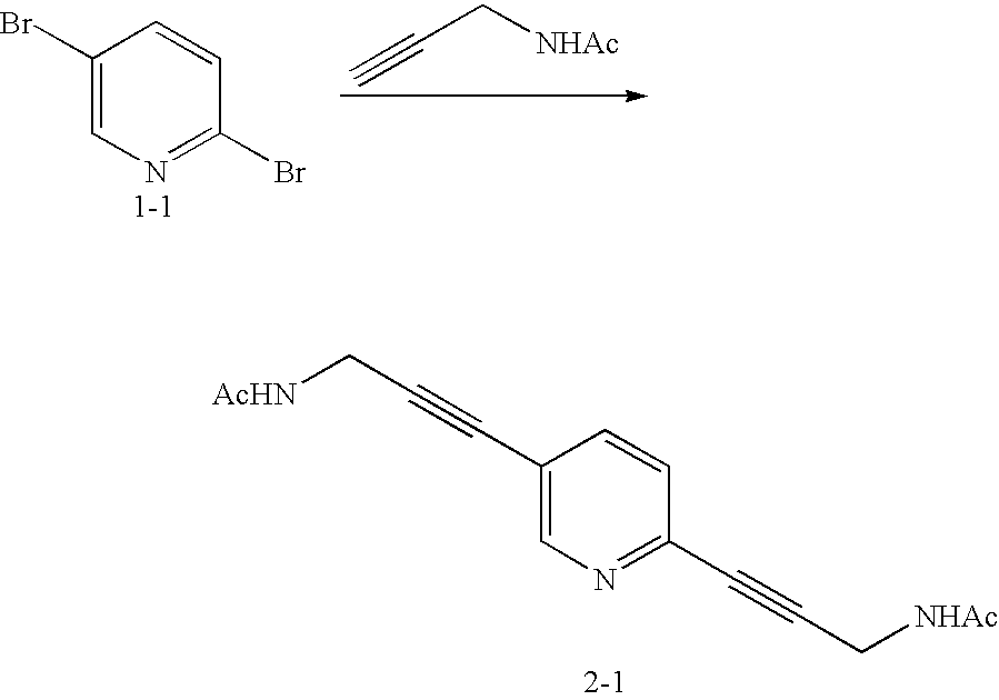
C1(Br)=CN=C(Br)C=C1.C#CC[NHAc].C1(C#CC[AcHN])=CN=C(C#CC[NHAc])C=C1
